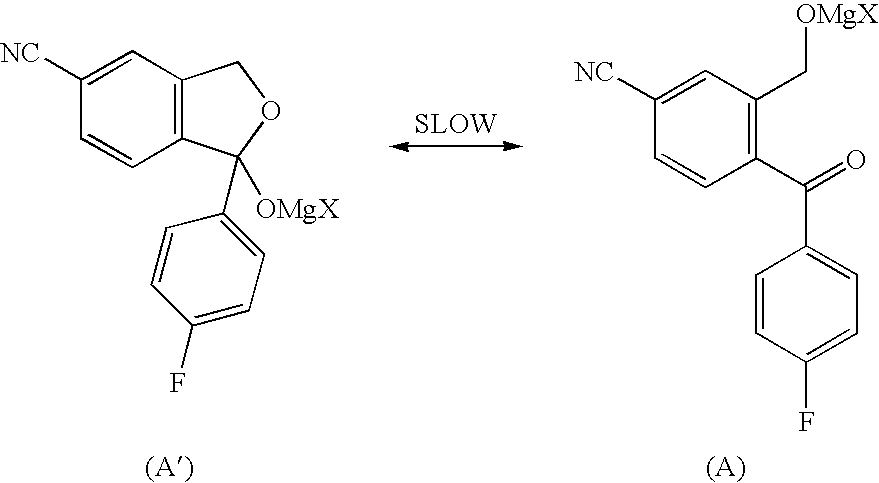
C12=C(C=CC([NC])=C1)C([OMgX])(C1=CC=C(F)C=C1)OC2.C1([NC])=CC(C[OMgX])=C(C(=O)C2=CC=C(F)C=C2)C=C1
